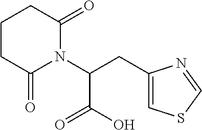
C1CC(=O)N(C(CC2=CSC=N2)C(=O)O)C(=O)C1
